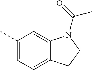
C1(C)=CC=C2C(=C1)N(C(=O)C)CC2
